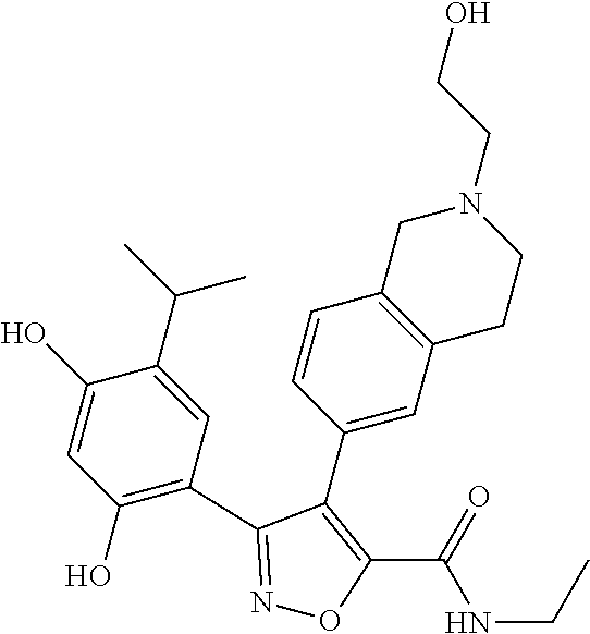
N1=C(C2=C(O)C=C(O)C(C(C)C)=C2)C(C2=CC3=C(C=C2)CN(CCO)CC3)=C(C(=O)NCC)O1
